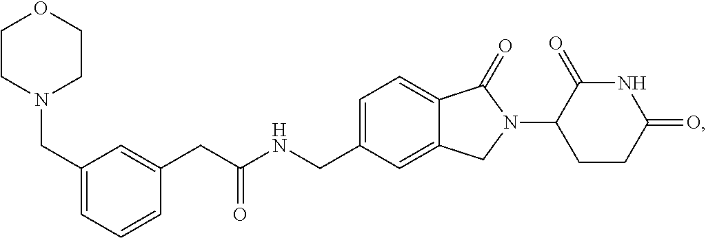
C(NCC1=CC=C2C(=C1)CN(C1CCC(=O)NC1=O)C2=O)(CC1=CC(CN2CCOCC2)=CC=C1)=O
